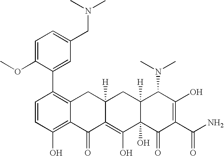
C1=CC(O)=C2C(=C1C1=CC(CN(C)C)=CC=C1OC)CC1([H])C(=C(O)C3(O)C([H])(C1)C(N(C)C)C(O)=C(C(N)=O)C3=O)C2=O
